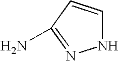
N1C=CC(N)=N1
